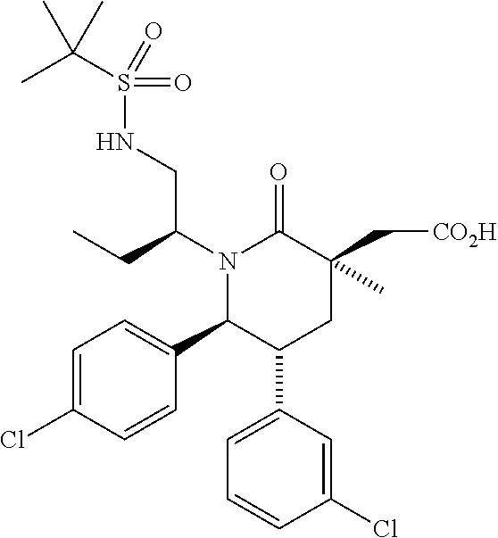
C1=C(Cl)C=CC(C2C(C3=CC=CC(Cl)=C3)CC(C[CO2H])(C)C(=O)N2C(CC)CNS(=O)(C(C)(C)C)=O)=C1
